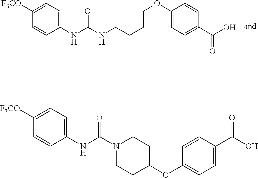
C1(NC(NCCCCOC2=CC=C(C(O)=O)C=C2)=O)=CC=C([F3CO])C=C1.C1(NC(N2CCC(OC3=CC=C(C(O)=O)C=C3)CC2)=O)=CC=C([F3CO])C=C1
